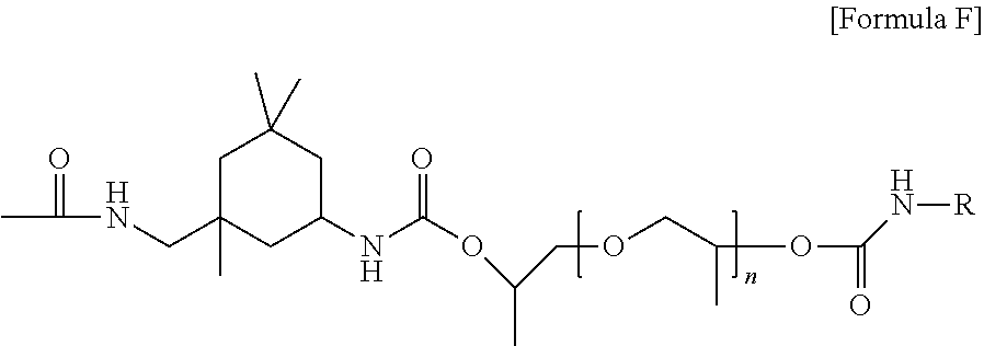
CC(NCC1(C)CC(NC(OC(COCC(OC(=O)N[R])C)C)=O)CC(C)(C)C1)=O
